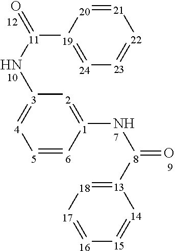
[19]1([11](N[3]2=[4][5]=[6][1](N[8](=O)[13]3=[18][17]=[16][15]=[14]3)=[2]2)=O)=[24][23]=[22][21]=[20]1
